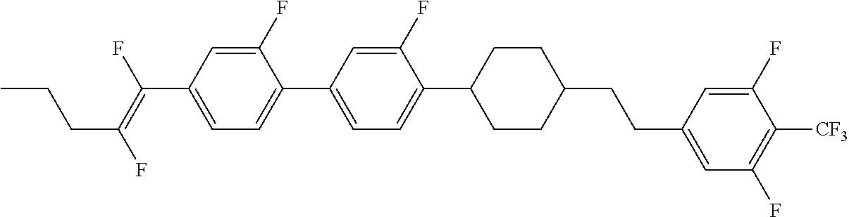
C1(F)=CC(C(=C(F)CCC)F)=CC=C1C1=CC=C(C2CCC(CCC3=CC(F)=C([CF3])C(F)=C3)CC2)C(F)=C1
